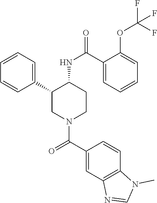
C1=CC=C(C2CN(C(C3=CC4=C(C=C3)N(C)C=N4)=O)CCC2NC(=O)C2=CC=CC=C2OC(F)(F)F)C=C1
